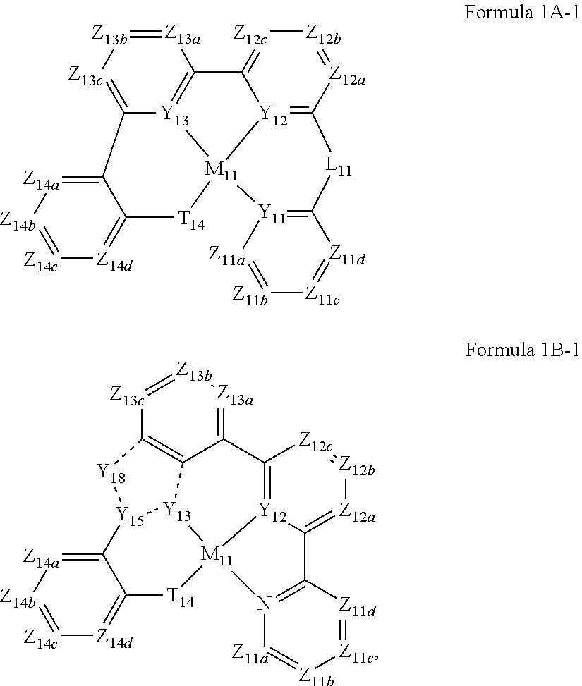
C12=[Y13]3C(=[Z13c][Z13b]=[Z13a]1)C1=[Z14a][Z14b]=[Z14c][Z14d]=C1[T14][M11]31[Y12]3=C([Z12a]=[Z12b][Z12c]=C23)[L11]C2=[Y11]1[Z11a]=[Z11b][Z11c]=[Z11d]2.[Z13c]1=[Z13b][Z13a]=C2C3=C1[Y18][Y15]1[Y13]3[M11]3([Y12]4=C2[Z12c]=[Z12b][Z12a]=C4C2=N3[Z11a]=[Z11b][Z11c]=[Z11d]2)[T14]C2=[Z14d][Z14c]=[Z14b][Z14a]=C12
